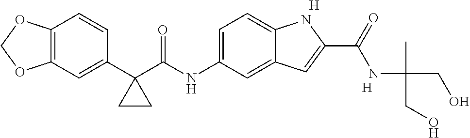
C1(C2(C(NC3=CC=C4C(=C3)C=C(C(=O)NC(CO)(C)CO)N4)=O)CC2)=CC2=C(C=C1)OCO2.[H].[H]
